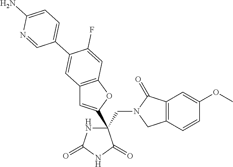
C(C1(C2=CC3=C(O2)C=C(F)C(C2=CC=C(N)N=C2)=C3)NC(=O)NC1=O)N1CC2=C(C1=O)C=C(OC)C=C2
